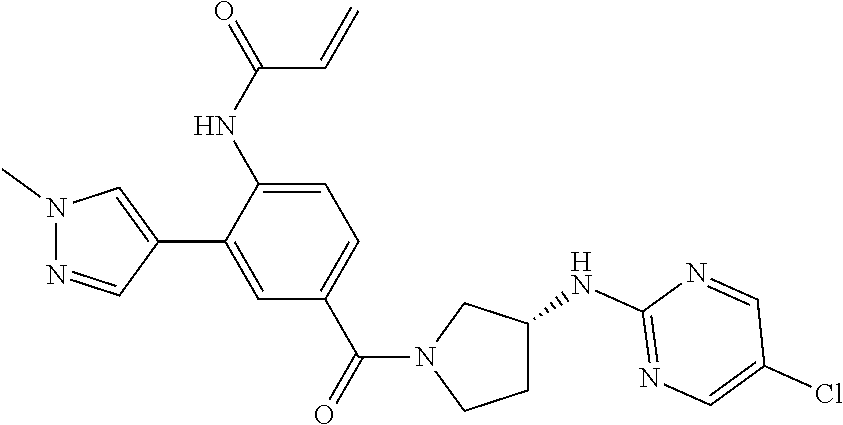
C1=C(C2=CN(C)N=C2)C(NC(=O)C=C)=CC=C1C(=O)N1CCC(NC2=NC=C(Cl)C=N2)C1
